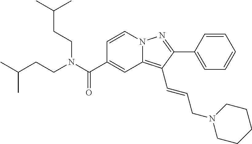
C1=CN2C(=C(C=CCN3CCCCC3)C(C3=CC=CC=C3)=N2)C=C1C(N(CCC(C)C)CCC(C)C)=O
